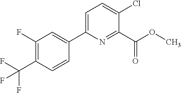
FC(F)(C1=C(F)C=C(C2=CC=C(Cl)C(C(OC)=O)=N2)C=C1)F
